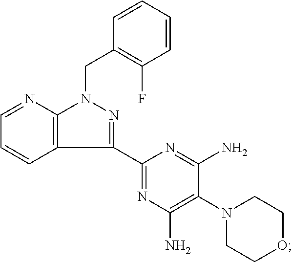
N1=CC=CC2=C1N(CC1=C(F)C=CC=C1)N=C2C1=NC(N)=C(N2CCOCC2)C(N)=N1
